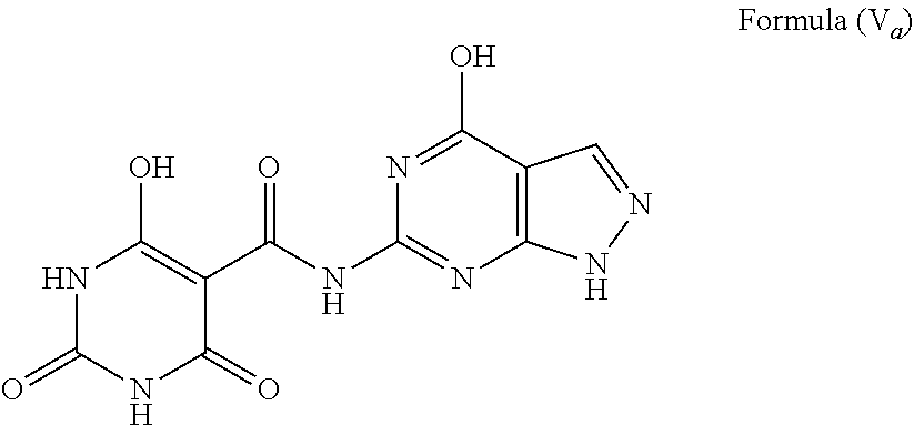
N1=C(O)C2=C(N=C1NC(C1=C(O)NC(=O)NC1=O)=O)NN=C2
